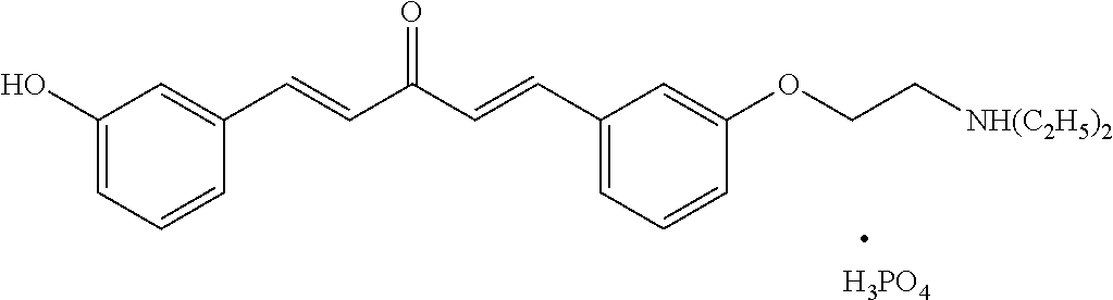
C1(O)=CC=CC(C=CC(C=CC2=CC=CC(OCC[NH(C2H5)2])=C2)=O)=C1.[H3PO4]
